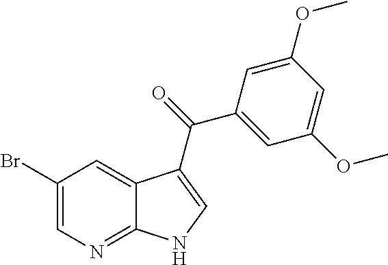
C1(Br)=CN=C2C(=C1)C(C(=O)C1=CC(OC)=CC(OC)=C1)=CN2
